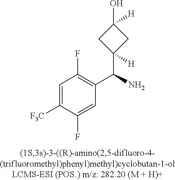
C1=C([F3C])C(F)=CC(C(N)C2([H])CC(O)([H])C2)=C1F
